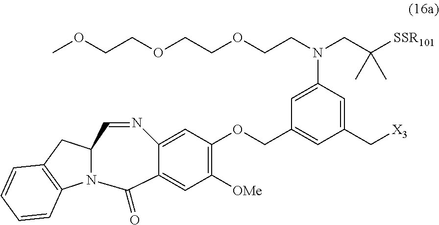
N12C(CC3=C1C=CC=C3)C=NC1=CC(OCC3=CC(C[X3])=CC(N(CCOCCOCCOC)CC([SSR101])(C)C)=C3)=C([OMe])C=C1C2=O
